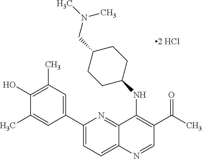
C1(C2=CC(C)=C(O)C(C)=C2)=CC=C2C(=N1)C(NC1CCC(CN(C)C)CC1)=C(C(=O)C)C=N2
